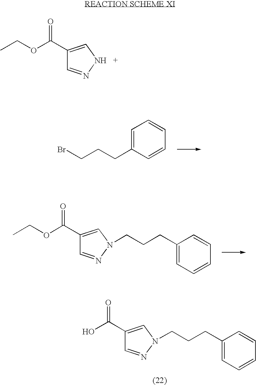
CCOC(C1=CNN=C1)=O.C1=C(CCCBr)C=CC=C1.CCOC(C1=CN(CCCC2=CC=CC=C2)N=C1)=O.OC(C1=CN(CCCC2=CC=CC=C2)N=C1)=O
